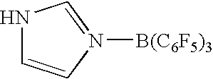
N1C=CN([B(C6F5)3])=C1
